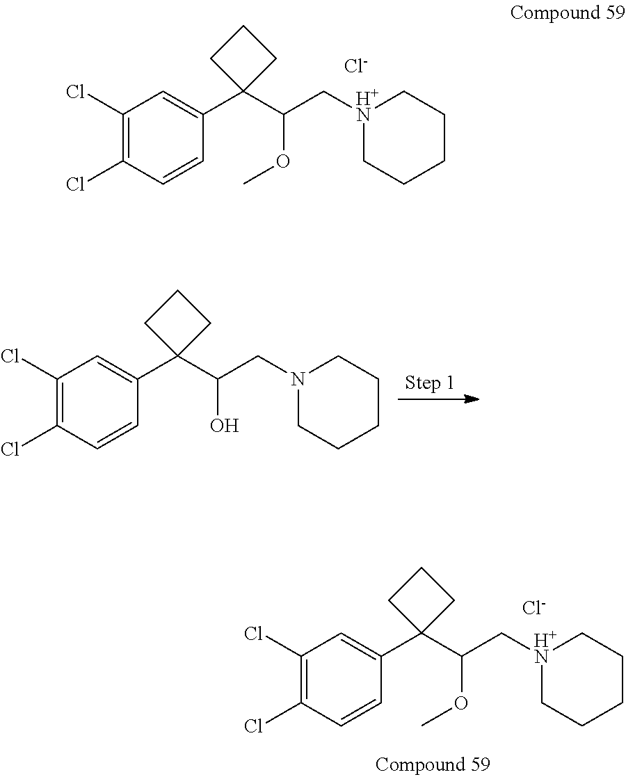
C1(Cl)=C(Cl)C=CC(C2(C(C[H+N]3CCCCC3)OC)CCC2)=C1.[Cl-].C1(Cl)=C(Cl)C=CC(C2(C(C[H+N]3CCCCC3)OC)CCC2)=C1.[Cl-].C1(Cl)=C(Cl)C=CC(C2(C(CN3CCCCC3)O)CCC2)=C1
